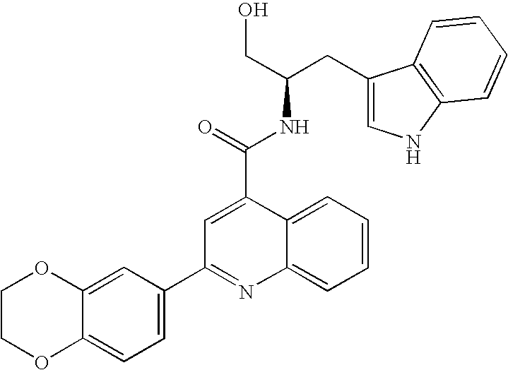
C1=C(C2=NC3=CC=CC=C3C(C(=O)NC(CO)CC3=CNC4=C3C=CC=C4)=C2)C=C2C(=C1)OCCO2
